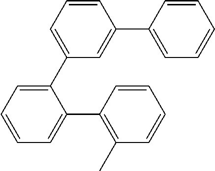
C1=C(C2=CC=CC=C2C2=C(C)C=CC=C2)C=C(C2=CC=CC=C2)C=C1
